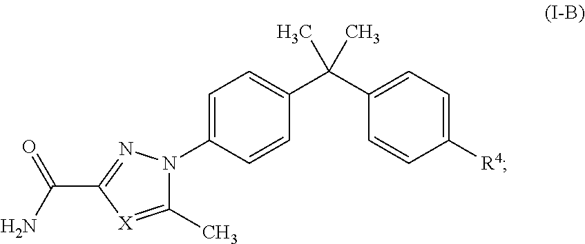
C1(C)=[X]C(C(N)=O)=NN1C1=CC=C(C(C2=CC=C([R4])C=C2)(C)C)C=C1
